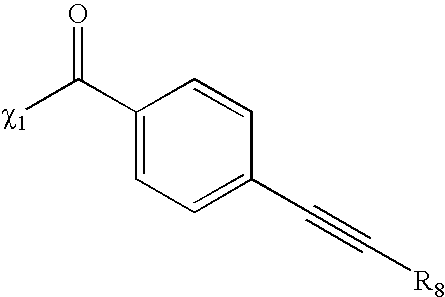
C1(C([c1])=O)=CC=C(C#C[R8])C=C1
